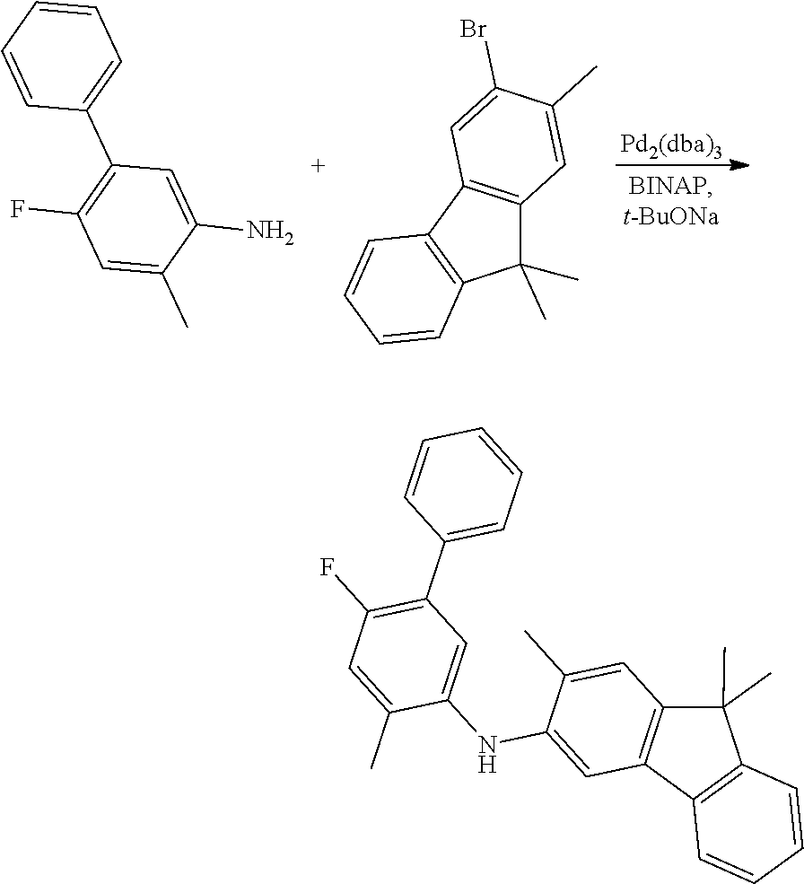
C1=C(C)C(N)=CC(C2=CC=CC=C2)=C1F.C1(C)(C)C2=C(C3=C1C=CC=C3)C=C(Br)C(C)=C2.C12=C(C3=C(C1(C)C)C=CC=C3)C=C(NC1=CC(C3=CC=CC=C3)=C(F)C=C1C)C(C)=C2
